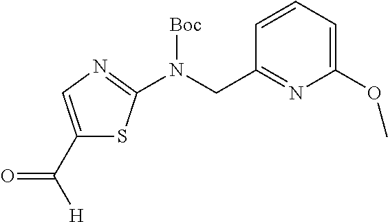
C1(C([H])=O)=CN=C(N(CC2=NC(OC)=CC=C2)[Boc])S1
